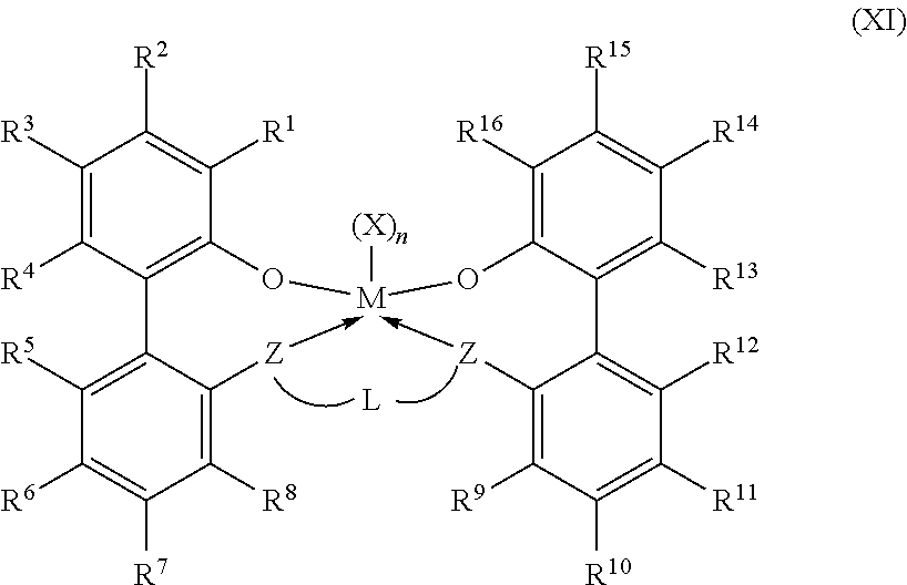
C1([R3])=C([R4])C(C2=C([R5])C([R6])=C([R7])C([R8])=C2[Z]->C)=C(O[M](OC2=C([R16])C([R15])=C([R14])C([R13])=C2C2=C([R12])C([R11])=C([R10])C([R9])=C2[Z]->C)[(X)n])C([R1])=C1[R2]
